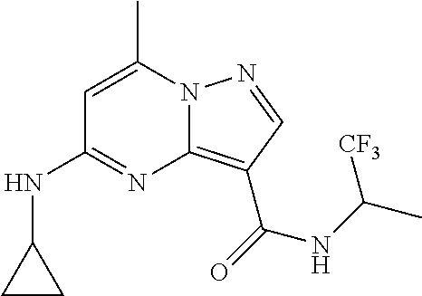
C1=C(C)N2C(=C(C(=O)NC(C)[CF3])C=N2)N=C1NC1CC1
